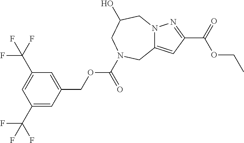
C1(C(F)(F)F)=CC(COC(=O)N2CC(O)CN3C(=CC(C(=O)OCC)=N3)C2)=CC(C(F)(F)F)=C1
